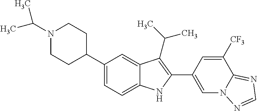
C(N1CCC(C2=CC=C3C(=C2)C(C(C)C)=C(C2=CN4C(=NC=N4)C([CF3])=C2)N3)CC1)(C)C
